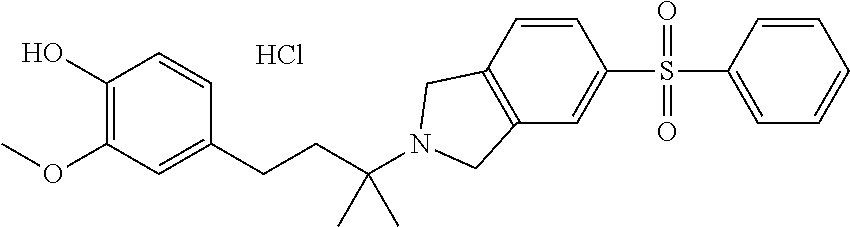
C1(O)=C(OC)C=C(CCC(N2CC3=C(C2)C=CC(S(=O)(=O)C2=CC=CC=C2)=C3)(C)C)C=C1.Cl
